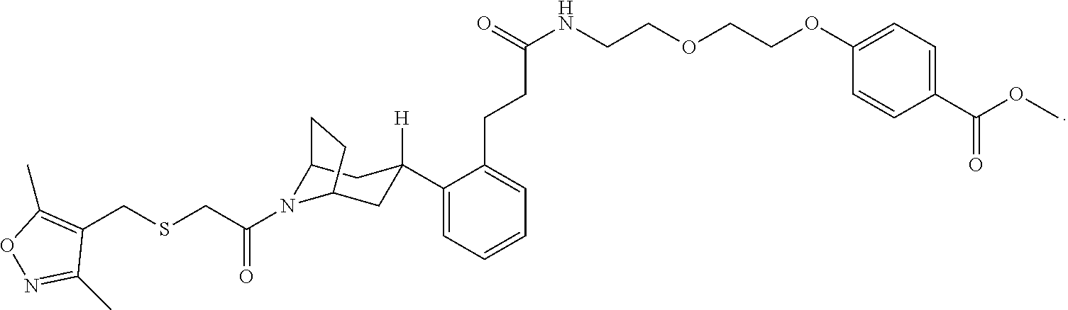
C1(CSCC(=O)N2C3CC([H])(C4=CC=CC=C4CCC(NCCOCCOC4=CC=C(C(OC)=O)C=C4)=O)CC2CC3)=C(C)ON=C1C
